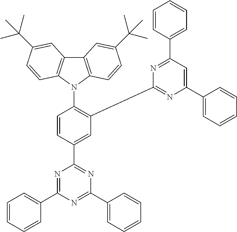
C12=C(N(C3=C(C4=NC(C5=CC=CC=C5)=CC(C5=CC=CC=C5)=N4)C=C(C4=NC(C5=CC=CC=C5)=NC(C5=CC=CC=C5)=N4)C=C3)C3=C1C=C(C(C)(C)C)C=C3)C=CC(C(C)(C)C)=C2
